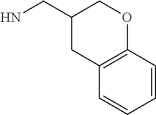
C1=CC2=C(C=C1)CC(CN)CO2
